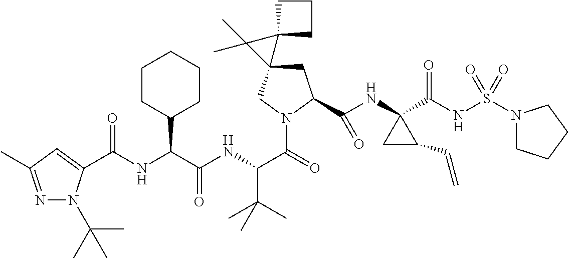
C1C(C(NC2(C(NS(N3CCCC3)(=O)=O)=O)CC2C=C)=O)N(C(C(NC(C(NC(=O)C2=CC(C)=NN2C(C)(C)C)C2CCCCC2)=O)C(C)(C)C)=O)CC12C1(CCC1)C2(C)C
